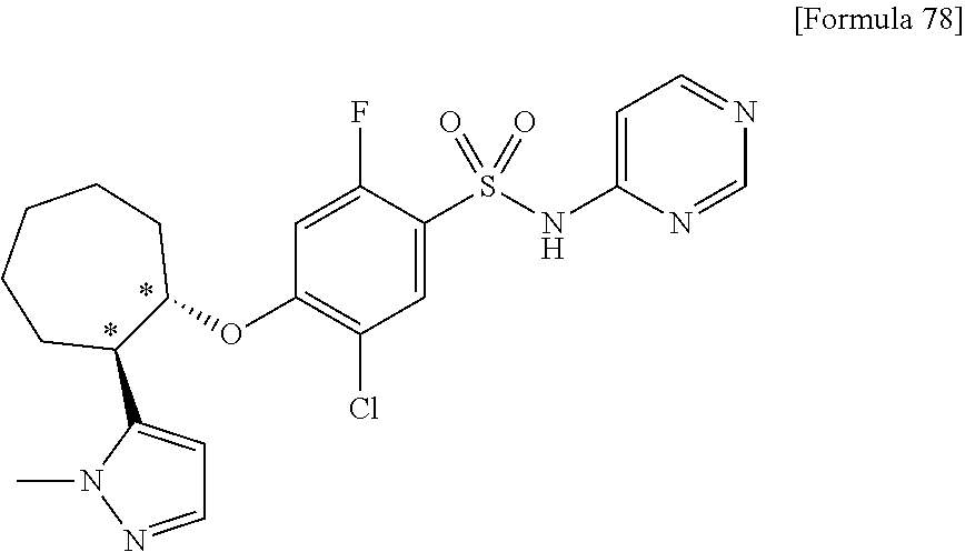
O(C1=C(Cl)C=C(S(NC2=CC=NC=N2)(=O)=O)C(F)=C1)C1C(C2=CC=NN2C)CCCCC1
